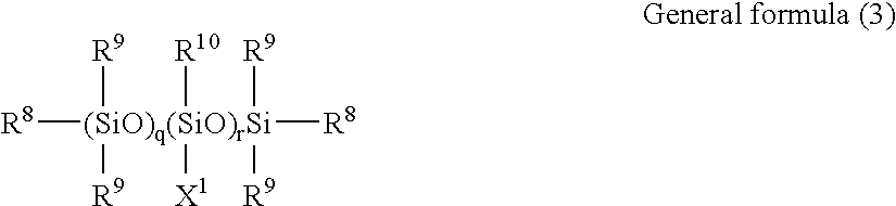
[R8][(SiO)q(SiO)rSi]([R9])([R9])([R8])([R10])([X1])([R9])[R9]
